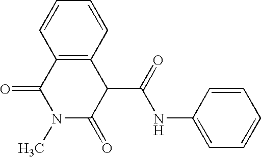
C1=CC=CC=C1NC(C1C(=O)N(C)C(=O)C2=C1C=CC=C2)=O
